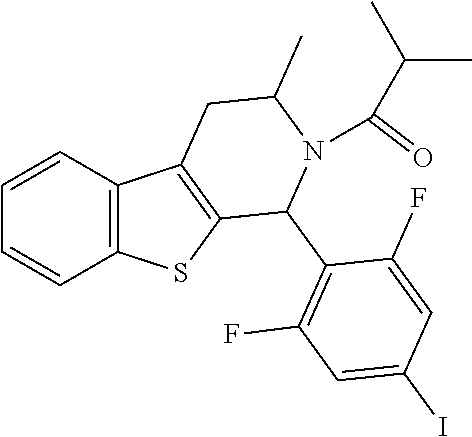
C1=CC2=C(C=C1)SC1=C2CC(C)N(C(=O)C(C)C)C1C1=C(F)C=C(I)C=C1F
